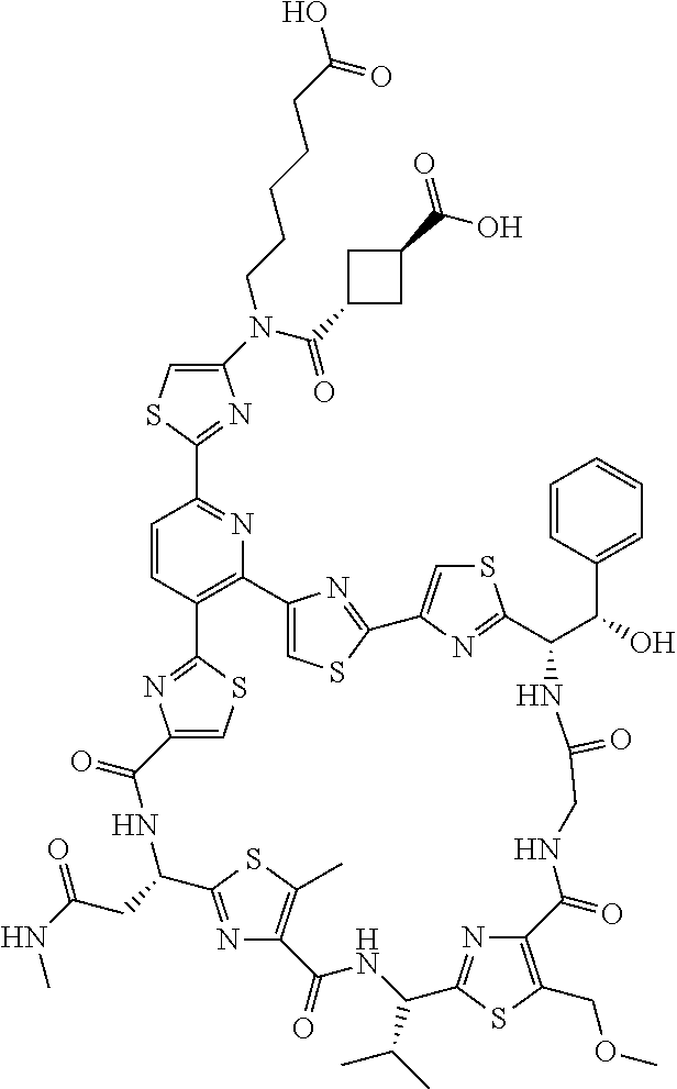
C1(N(C(=O)C2CC(C(O)=O)C2)CCCCCC(O)=O)=CSC(C2=NC3=C(C=C2)C2=NC(=CS2)C(=O)NC(CC(NC)=O)C2=NC(=C(C)S2)C(=O)NC(C(C)C)C2=NC(=C(COC)S2)C(=O)NCC(=O)NC(C(C2=CC=CC=C2)O)C2=NC(=CS2)C2=NC3=CS2)=N1
